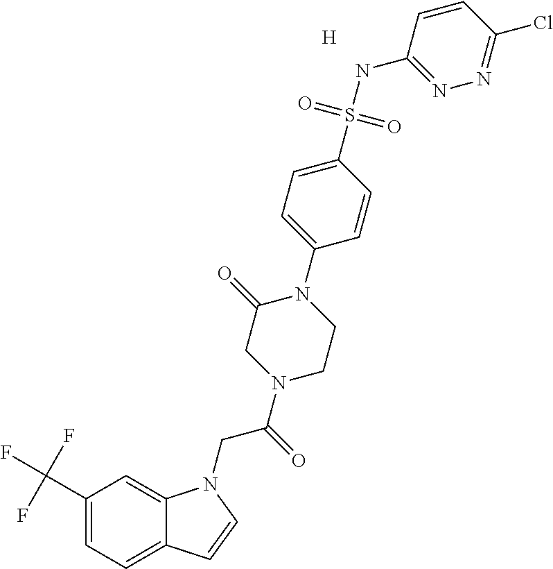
C1(C(F)(F)F)=CC=C2C(=C1)N(CC(=O)N1CCN(C3=CC=C(S(NC4=NN=C(Cl)C=C4)(=O)=O)C=C3)C(=O)C1)C=C2.[H]
